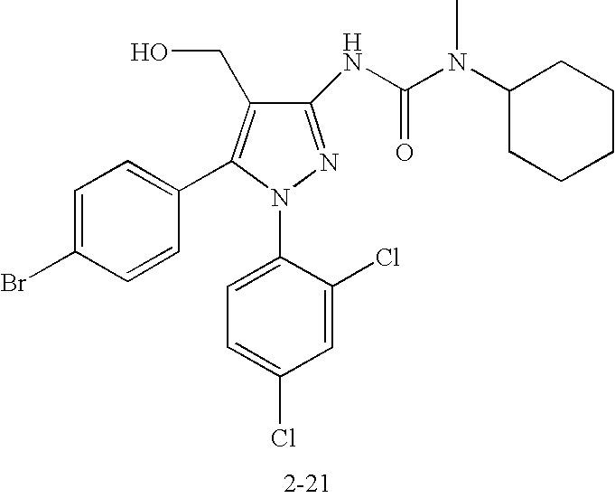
C1(NC(N(C2CCCCC2)C)=O)=NN(C2=CC=C(Cl)C=C2Cl)C(C2=CC=C(Br)C=C2)=C1CO
